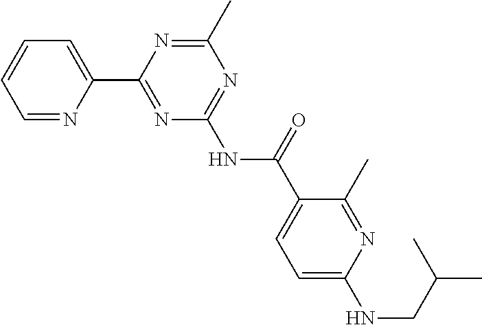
C1=NC(C2=NC(NC(=O)C3=CC=C(NCC(C)C)N=C3C)=NC(C)=N2)=CC=C1
